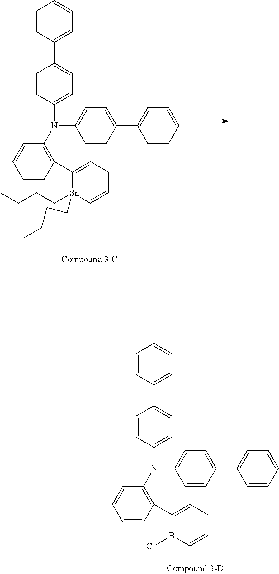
C1=CC(N(C2=CC=C(C3=CC=CC=C3)C=C2)C2=C(C3=CCC=CB3Cl)C=CC=C2)=CC=C1C1=CC=CC=C1.C1=CC(N(C2=CC=C(C3=CC=CC=C3)C=C2)C2=C(C3=CCC=C[Sn]3(CCCC)CCCC)C=CC=C2)=CC=C1C1=CC=CC=C1
